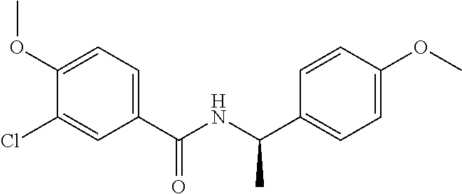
C1(Cl)=CC(C(NC(C2=CC=C(OC)C=C2)C)=O)=CC=C1OC
